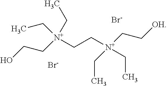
[N+](CC[N+](CC[OH])(CC)CC)(CCO)(CC)CC.[Br-].[Br-]
